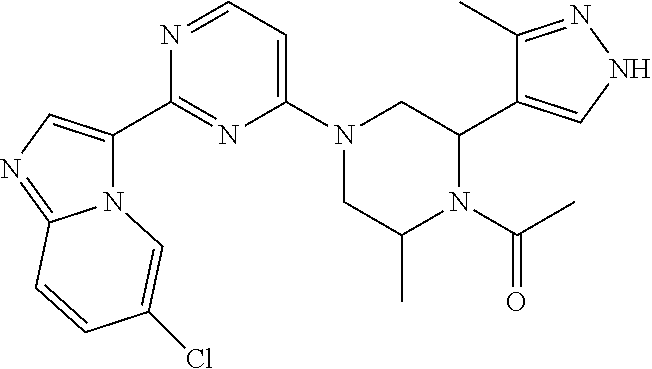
N12C(C3=NC(N4CC(C)N(C(C)=O)C(C5=CNN=C5C)C4)=CC=N3)=CN=C1C=CC(Cl)=C2
